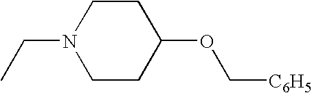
C(N1CCC(OC[C6H5])CC1)C
